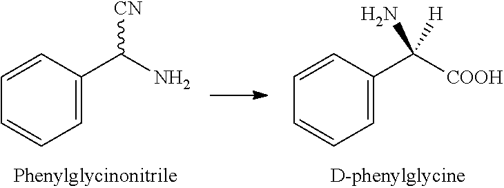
C1=CC(C([COOH])([H])N)=CC=C1.C1=CC(C(N)[CN])=CC=C1
